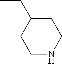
C1NCCC(CC)C1
